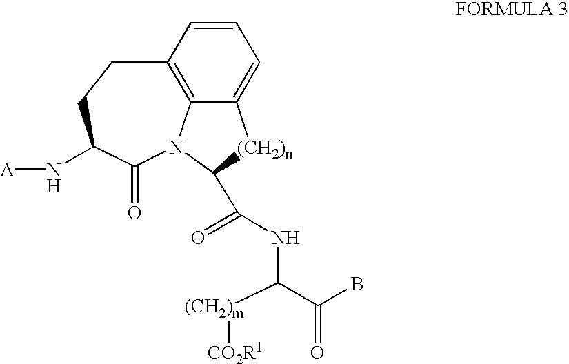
[(CH2)m]([CO2R1])C(C(=O)B)NC(=O)C1[(CH2)n]C2=CC=CC3=C2N1C(=O)C(N[A])CC3
